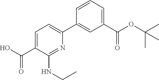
C1=CC=C(C(OC(C)(C)C)=O)C=C1C1=CC=C(C(=O)O)C(NCC)=N1
